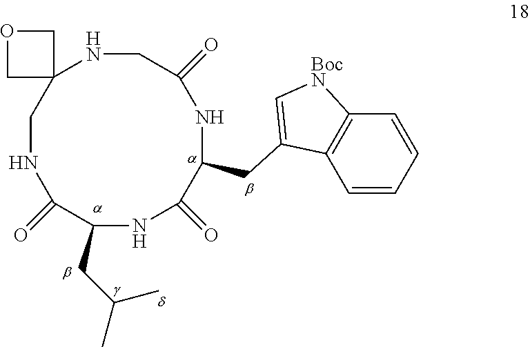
C1(CC(C)C)NC(=O)C(CC2=C[BocN]C3=C2C=CC=C3)NC(=O)CNC2(CNC1=O)COC2
